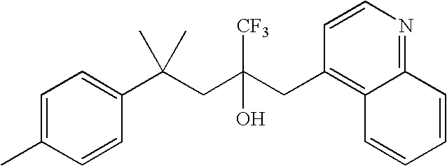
C1=C(C)C=CC(C(CC(CC2=C3C(=NC=C2)C=CC=C3)([CF3])O)(C)C)=C1
